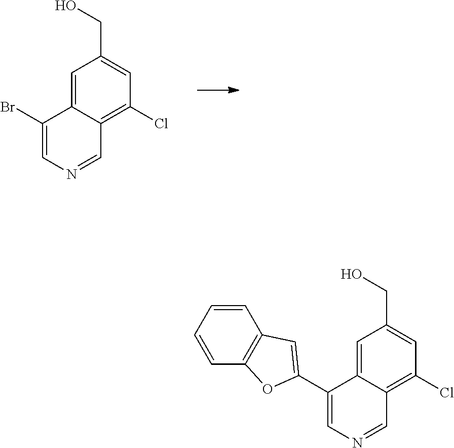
C1=C2C(=C(Cl)C=C1CO)C=NC=C2Br.C1=C2C(=C(Cl)C=C1CO)C=NC=C2C1=CC2=C(C=CC=C2)O1
